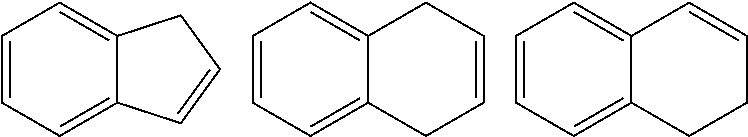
C1=CC=C2C(=C1)CC=C2.C1=CC=C2C(=C1)CC=CC2.C1=CC=C2C(=C1)C=CCC2
